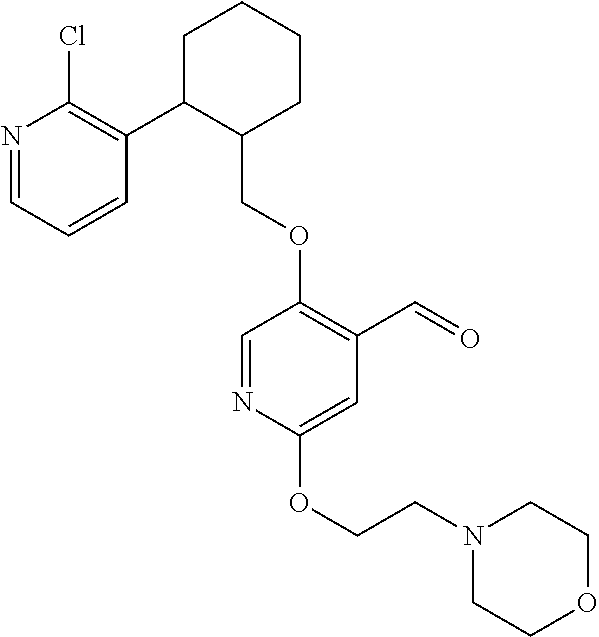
C1C(C2=C(Cl)N=CC=C2)C(COC2=C(C=O)C=C(OCCN3CCOCC3)N=C2)CCC1
